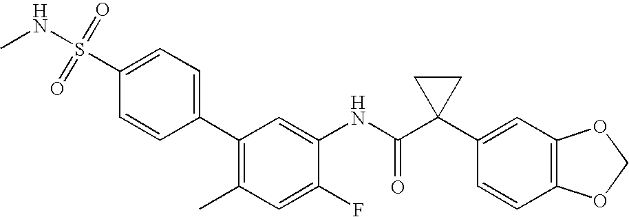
C1(C2=C(C)C=C(F)C(NC(C3(C4=CC5=C(C=C4)OCO5)CC3)=O)=C2)=CC=C(S(=O)(=O)NC)C=C1
